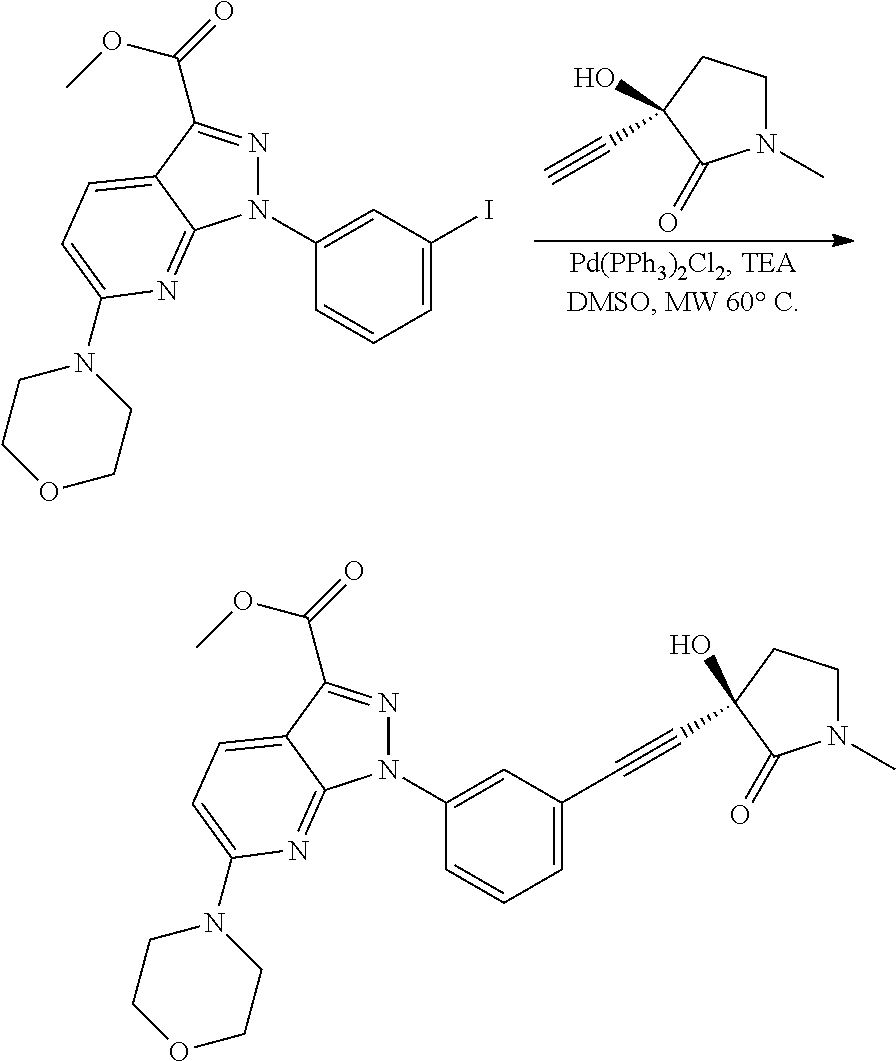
N1(C2=CC(I)=CC=C2)N=C(C(=O)OC)C2=CC=C(N3CCOCC3)N=C12.N1(C)CCC(O)(C#C)C1=O.N1(C2=CC(C#CC3(O)CCN(C)C3=O)=CC=C2)N=C(C(=O)OC)C2=CC=C(N3CCOCC3)N=C12
